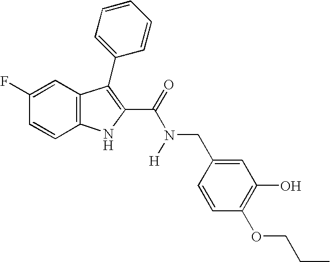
C1=C(F)C=CC2=C1C(C1=CC=CC=C1)=C(C(=O)N(CC1=CC(O)=C(OCCC)C=C1)[H])N2
